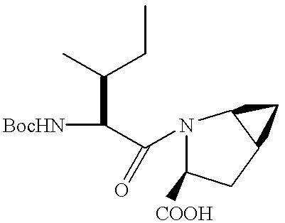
N1(C(C([BocHN])C(C)CC)=O)C([COOH])CC2C1C2
